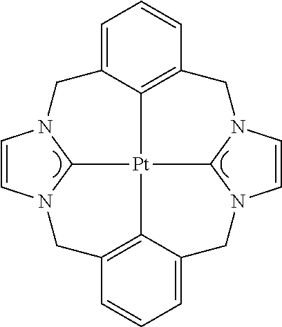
C12=C3C=CC=C1CN1C4N(C=C1)CC1=C5C(=CC=C1)CN1C(N(C=C1)C3)[Pt]254
